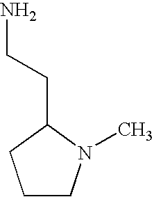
NCCC1CCCN1C
